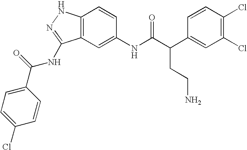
C12=C(C=C(NC(C(C3=CC(Cl)=C(Cl)C=C3)CCN)=O)C=C1)C(NC(C1=CC=C(Cl)C=C1)=O)=NN2
